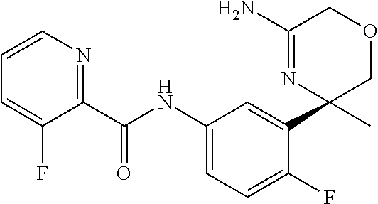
C1(C(NC2=CC=C(F)C(C3(C)COCC(N)=N3)=C2)=O)=NC=CC=C1F
